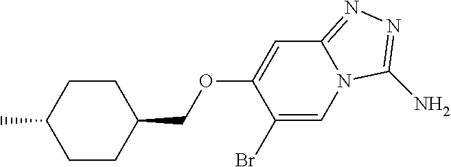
C1(Br)=CN2C(=NN=C2N)C=C1OCC1CCC(C)CC1
